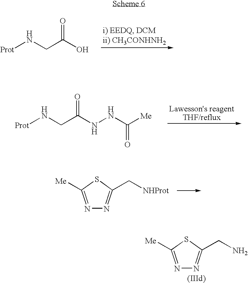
O=C(O)CN[Prot].O=C(NNC([Me])=O)CN[Prot].N1=C([Me])SC(C[NHProt])=N1.N1=C([Me])SC(CN)=N1
